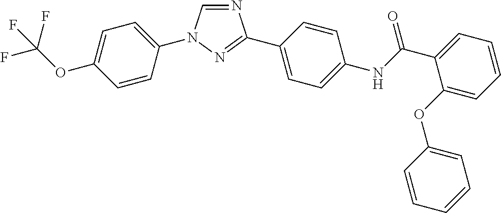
C1=CC(N2C=NC(C3=CC=C(NC(C4=CC=CC=C4OC4=CC=CC=C4)=O)C=C3)=N2)=CC=C1OC(F)(F)F
